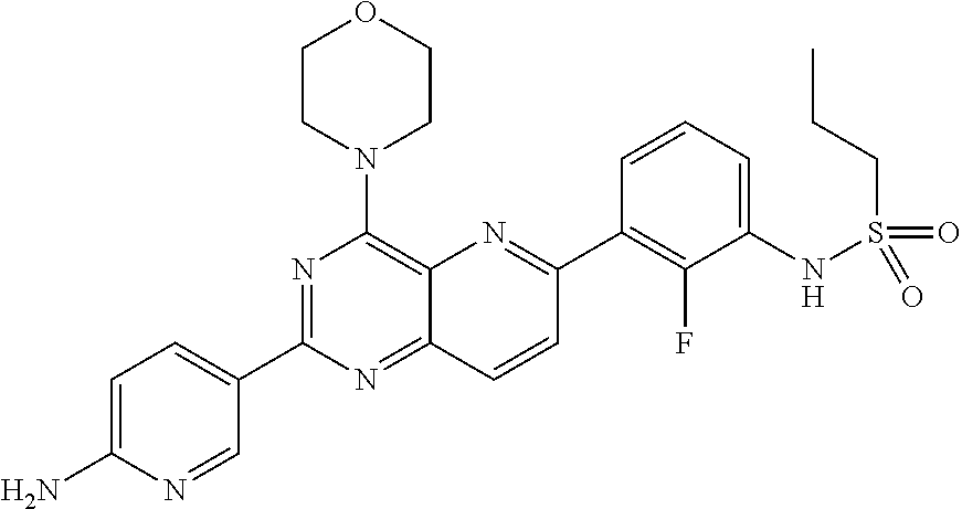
C12=NC(C3=CC=C(N)N=C3)=NC(N3CCOCC3)=C1N=C(C1=C(F)C(NS(CCC)(=O)=O)=CC=C1)C=C2
